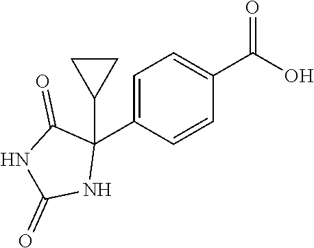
C1=C(C2(C3CC3)C(=O)NC(=O)N2)C=CC(C(O)=O)=C1
